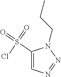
C1=C(S(=O)(=O)Cl)N(CCC)N=N1
